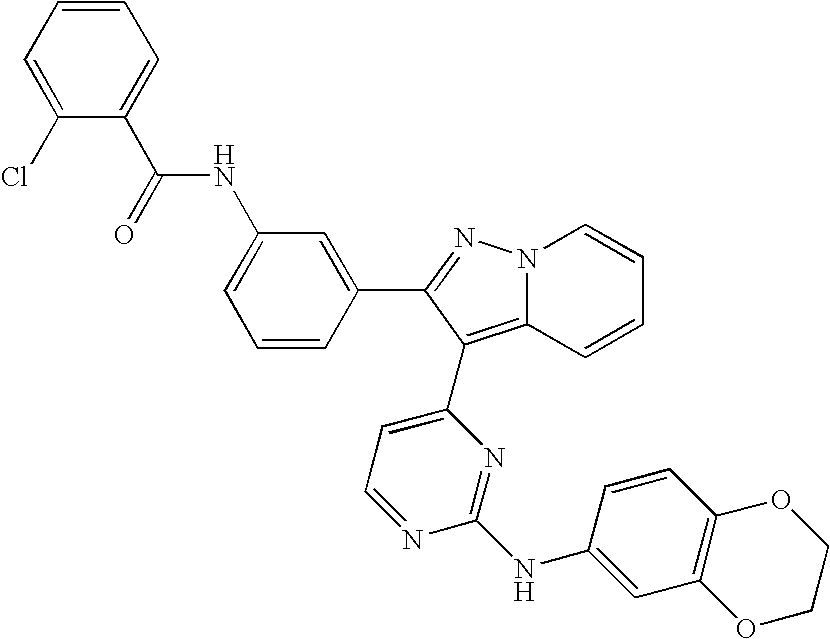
C1=CC=C(C(=O)NC2=CC=CC(C3=NN4C(=C3C3=CC=NC(NC5=CC6=C(C=C5)OCCO6)=N3)C=CC=C4)=C2)C(Cl)=C1
